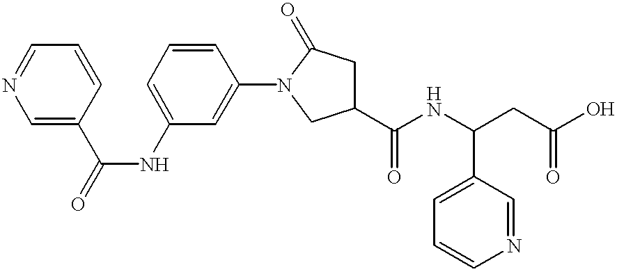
N(C1=CC=CC(N2CC(C(NC(CC(O)=O)C3=CC=CN=C3)=O)CC2=O)=C1)C(=O)C1=CN=CC=C1
